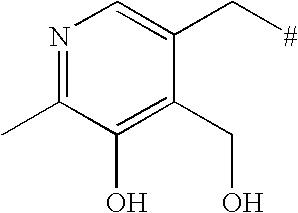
N1=C(C)C(O)=C(CO)C(C[#])=C1
